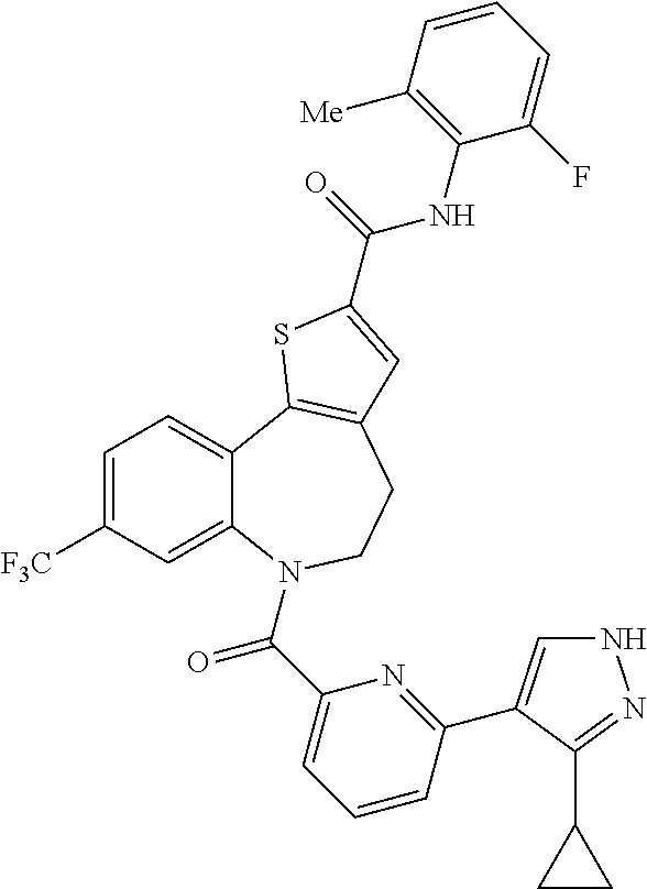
C1=C([F3C])C=C2C(=C1)C1=C(CCN2C(C2=CC=CC(C3=CNN=C3C3CC3)=N2)=O)C=C(C(=O)NC2=C([Me])C=CC=C2F)S1
